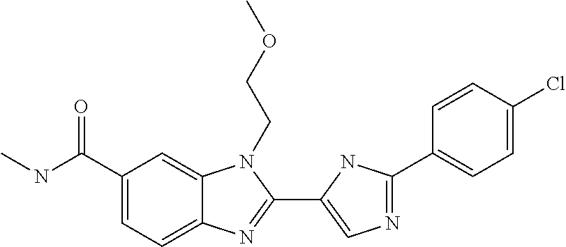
C1(C(NC)=O)=CC=C2C(=C1)N(CCOC)C(C1=CN=C(C3=CC=C(Cl)C=C3)N1)=N2
